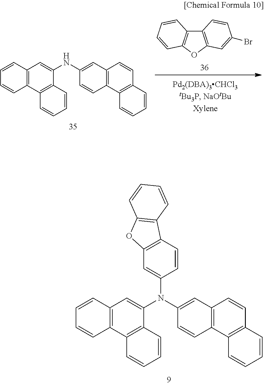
C12=C(C3=C(C(N(C4=CC5=C(C=C4)C4=C(C=C5)C=CC=C4)C4=CC5=C(C=C4)C4=C(O5)C=CC=C4)=C1)C=CC=C3)C=CC=C2.C12=C(C3=C(C(NC4=CC5=C(C=C4)C4=C(C=C5)C=CC=C4)=C1)C=CC=C3)C=CC=C2.C12=C(OC3=C1C=CC=C3)C=C(Br)C=C2
